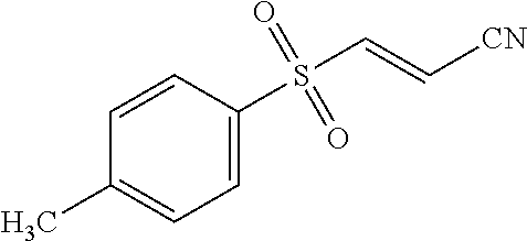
C1=C(S(C=C[CN])(=O)=O)C=CC(C)=C1
